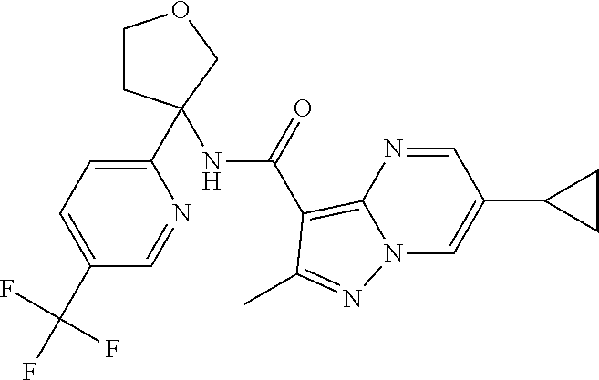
C1CC(C2=CC=C(C(F)(F)F)C=N2)(NC(C2=C3N=CC(C4CC4)=CN3N=C2C)=O)CO1
